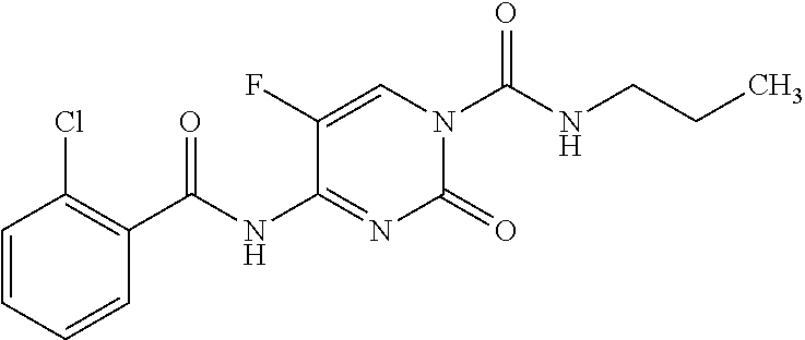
C1(=O)N(C(=O)NCCC)C=C(F)C(NC(C2=C(Cl)C=CC=C2)=O)=N1
